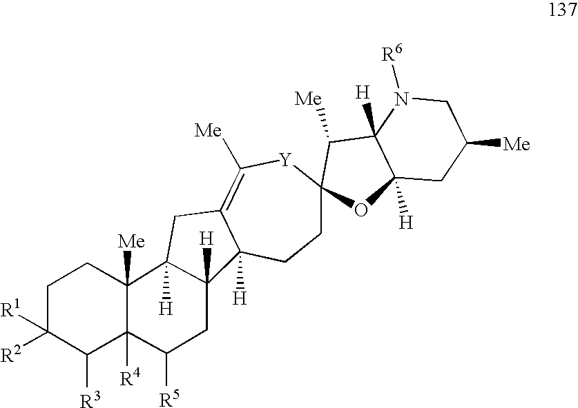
C1C2([Y]C([Me])=C3C([H])(C1)C1([H])C([H])(C3)C3([Me])C([R4])(C([R5])C1)C([R3])C([R1])([R2])CC3)OC1([H])C([H])(C2[Me])N([R6])CC([Me])C1
